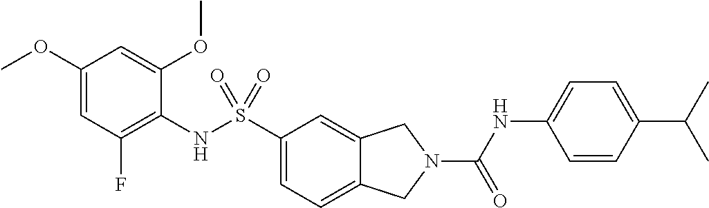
C1(OC)=CC(F)=C(NS(C2=CC=C3C(=C2)CN(C(NC2=CC=C(C(C)C)C=C2)=O)C3)(=O)=O)C(OC)=C1
